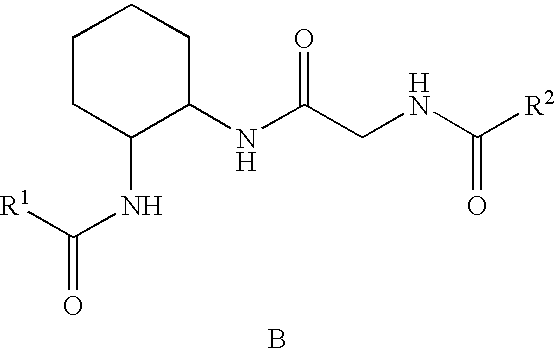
B.N(C(CNC([R2])=O)=O)C1CCCCC1NC([R1])=O
